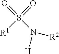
O=S(N([R2])[H])(=O)[R1]
